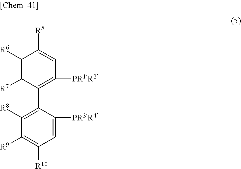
C1([R9])=C([R10])C=C([PR3R4])C(C2=C([PR1R2])C=C([R5])C([R6])=C2[R7])=C1[R8]
